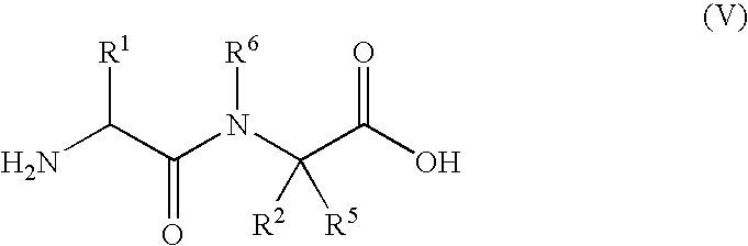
NC(C(N(C(C(O)=O)([R2])[R5])[R6])=O)[R1]
